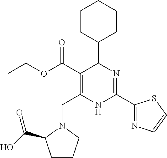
C1CC(C2C(C(OCC)=O)=C(CN3C(C(O)=O)CCC3)NC(C3=NC=CS3)=N2)CCC1
